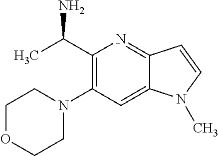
C1(C(C)N)=C(N2CCOCC2)C=C2C(=N1)C=CN2C
